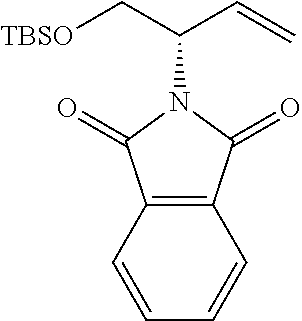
C12=C(C=CC=C1)C(=O)N(C(C[TBSO])C=C)C2=O
